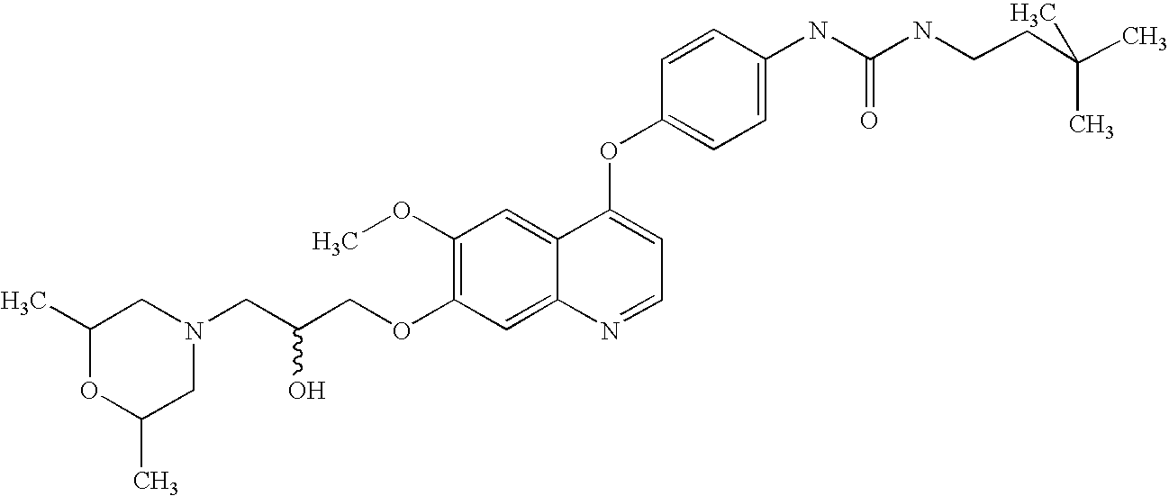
C1=CC(OC2=CC=NC3=CC(OCC(CN4CC(C)OC(C)C4)O)=C(OC)C=C23)=CC=C1NC(=O)NCCC(C)(C)C
